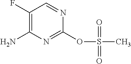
NC1=C(F)C=NC(OS(C)(=O)=O)=N1
